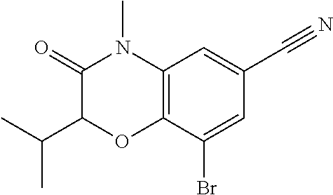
C1(=O)C(C(C)C)OC2=C(N1C)C=C(C#N)C=C2Br
